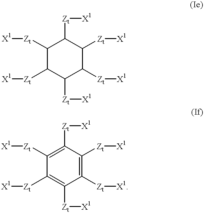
C1([Zt][X1])C([Zt][X1])C([Zt][X1])C([Zt][X1])C([Zt][X1])C1[Zt][X1].C1([Zt][X1])=C([Zt][X1])C([Zt][X1])=C([Zt][X1])C([Zt][X1])=C1[Zt][X1]
